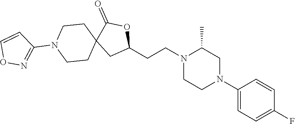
C1(N2CC(C)N(CCC3OC(=O)C4(C3)CCN(C3=NOC=C3)CC4)CC2)=CC=C(F)C=C1
